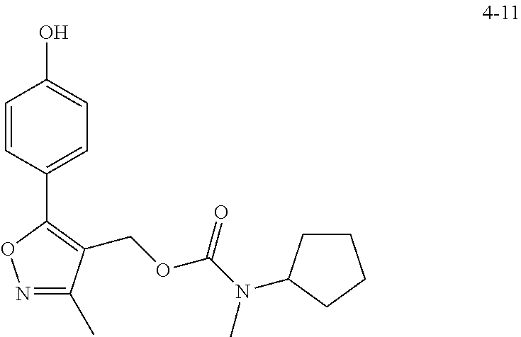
C1(C2=CC=C(O)C=C2)=C(COC(N(C2CCCC2)C)=O)C(C)=NO1
